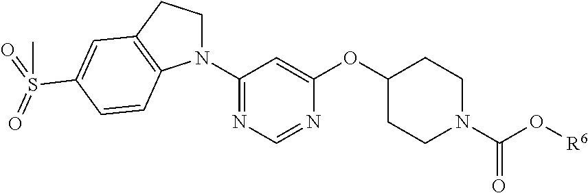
C1(N2CCC3=C2C=CC(S(=O)(=O)C)=C3)=NC=NC(OC2CCN(C(O[R6])=O)CC2)=C1
